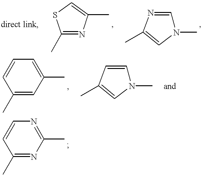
C1(C)=NC(C)=CS1.N1(C)C=NC(C)=C1.C1(C)=CC(C)=CC=C1.N1(C)C=CC(C)=C1.C1(C)=NC(C)=NC=C1
